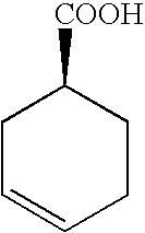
C1C=CCCC1[COOH]
